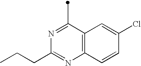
C1(C)=NC(CCC)=NC2=C1C=C(Cl)C=C2
